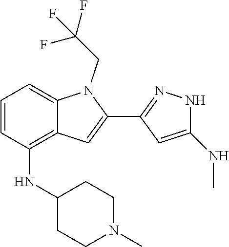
N(C1CCN(C)CC1)C1=C2C(=CC=C1)N(CC(F)(F)F)C(C1=NNC(NC)=C1)=C2
